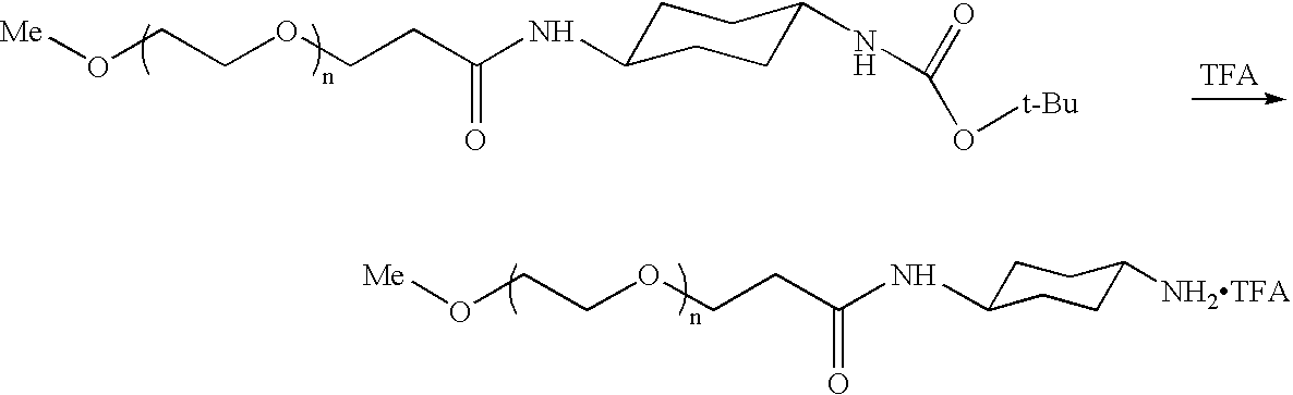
[Me]OCCOCCC(NC1CCC(NC(=O)O[t-Bu])CC1)=O.[Me]OCCOCCC(NC1CCC([NH2TFA])CC1)=O
